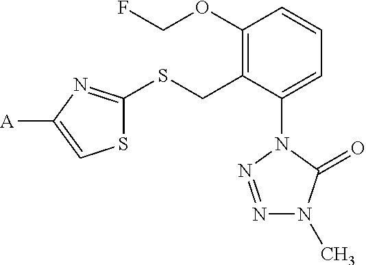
S1C(SCC2=C(OCF)C=CC=C2N2N=NN(C)C2=O)=NC([A])=C1
